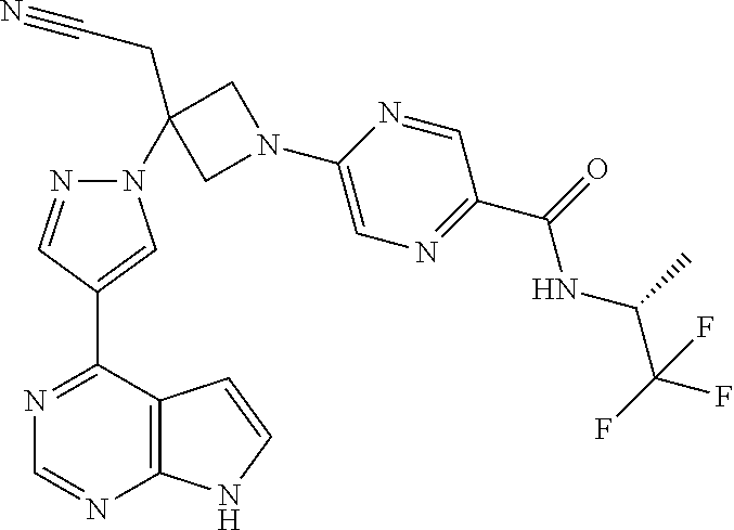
N1=C(C2=CN(C3(CC#N)CN(C4=CN=C(C(=O)NC(C(F)(F)F)C)C=N4)C3)N=C2)C2=C(N=C1)NC=C2
